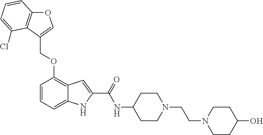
O1C2=C(C(COC3=C4C(=CC=C3)NC(C(=O)NC3CCN(CCN5CCC(O)CC5)CC3)=C4)=C1)C(Cl)=CC=C2
